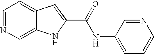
C1=NC=C2C(=C1)C=C(C(=O)NC1=CC=CN=C1)N2
